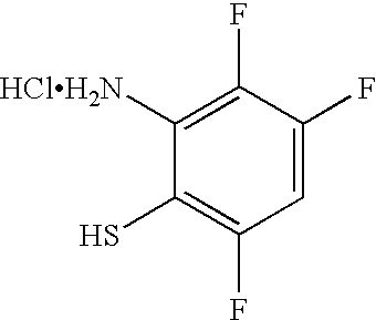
C1([HClH2N])=C(F)C(F)=CC(F)=C1S
